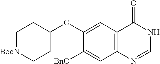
C1([BnO])=CC2=C(C=C1OC1CC[BocN]CC1)C(=O)NC=N2
